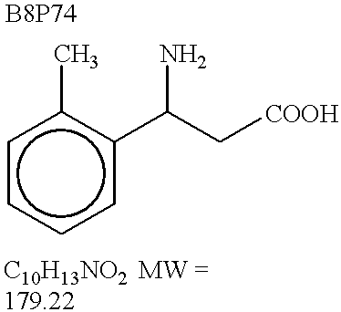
C(C[COOH])(N)c1ccccc1C
